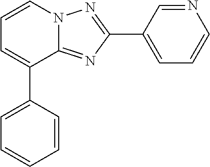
C1(C2=CC=CN=C2)=NN2C(=N1)C(C1=CC=CC=C1)=CC=C2
